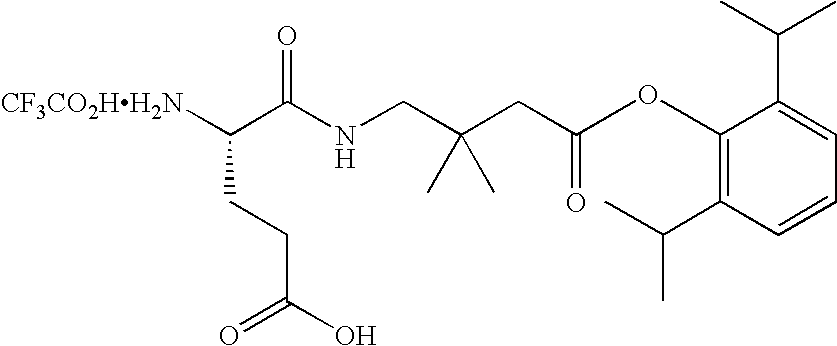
[CF3CO2HH2N]C(C(NCC(CC(=O)OC1=C(C(C)C)C=CC=C1C(C)C)(C)C)=O)CCC(O)=O
